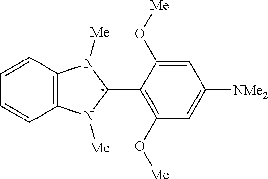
C1=CC2=C(C=C1)N([Me])C(C1=C(O[Me])C=C([NMe2])C=C1O[Me])N2[Me]
